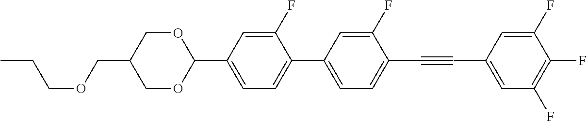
CCCOCC1COC(C2=CC=C(C3=CC=C(C#CC4=CC(F)=C(F)C(F)=C4)C(F)=C3)C(F)=C2)OC1
